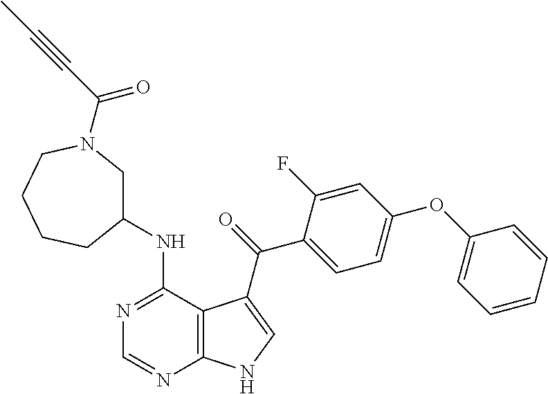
N1=C(NC2CN(C(=O)C#CC)CCCC2)C2=C(N=C1)NC=C2C(=O)C1=CC=C(OC2=CC=CC=C2)C=C1F
